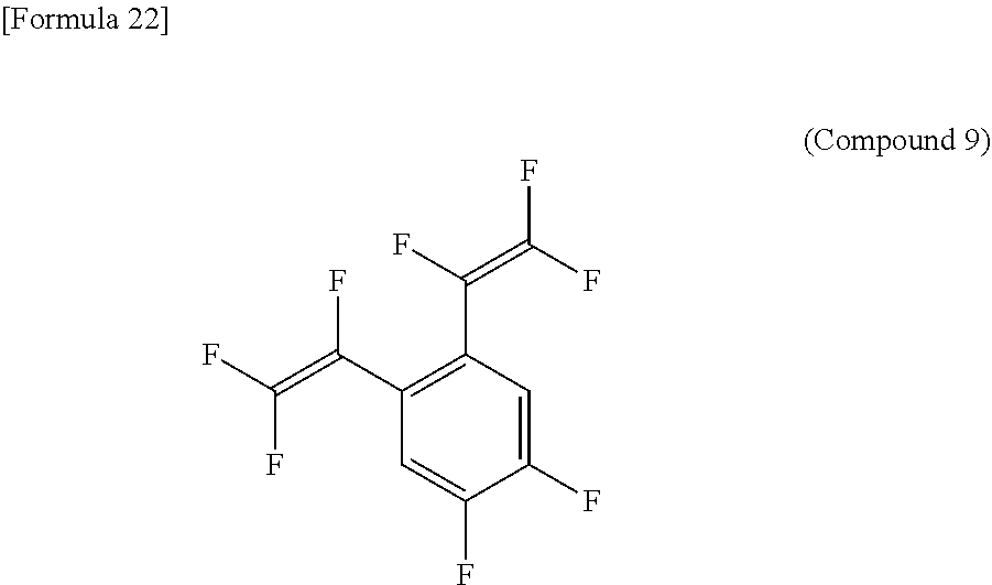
C1(C(=C(F)F)F)=C(C(F)=C(F)F)C=C(F)C(F)=C1
